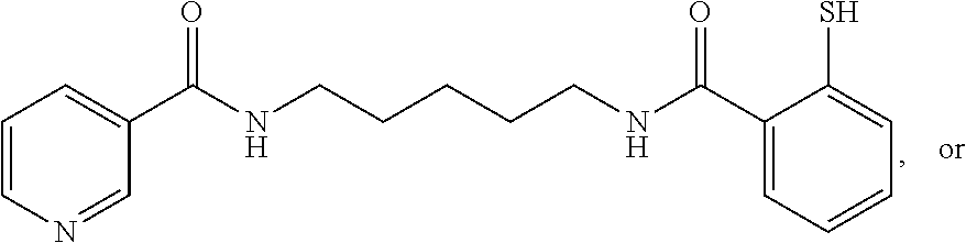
C1=CN=CC(C(NCCCCCNC(C2=CC=CC=C2S)=O)=O)=C1
